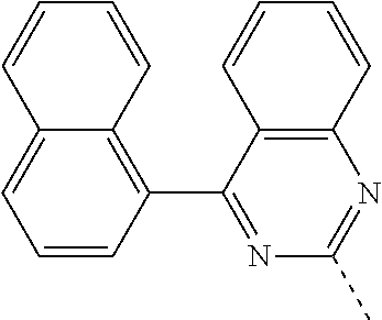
C1=C2C(=C(C3=NC(C)=NC4=C3C=CC=C4)C=C1)C=CC=C2
